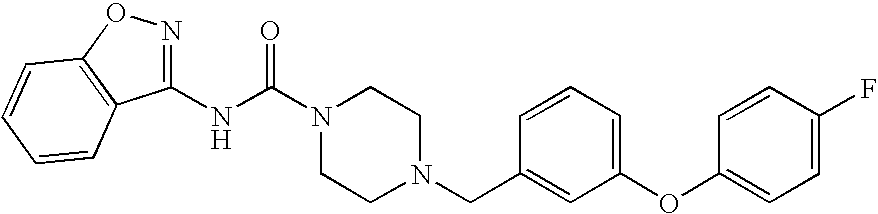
N(C(N1CCN(CC2=CC(OC3=CC=C(F)C=C3)=CC=C2)CC1)=O)C1=NOC2=C1C=CC=C2
